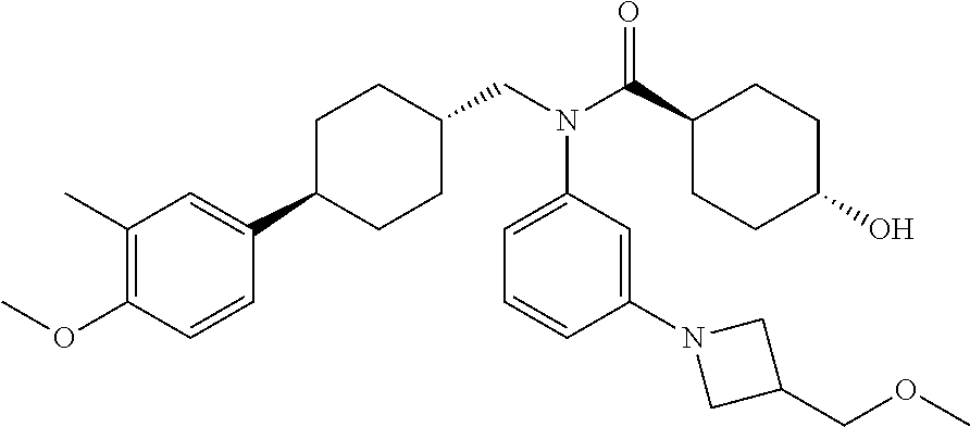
C1C(C2=CC(C)=C(OC)C=C2)CCC(CN(C(C2CCC(O)CC2)=O)C2=CC=CC(N3CC(COC)C3)=C2)C1
